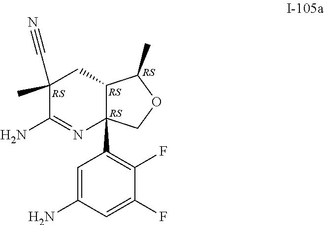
C1(C)(C#N)C(N)=NC2(C3=C(F)C(F)=CC(N)=C3)C(C1)C(C)OC2
